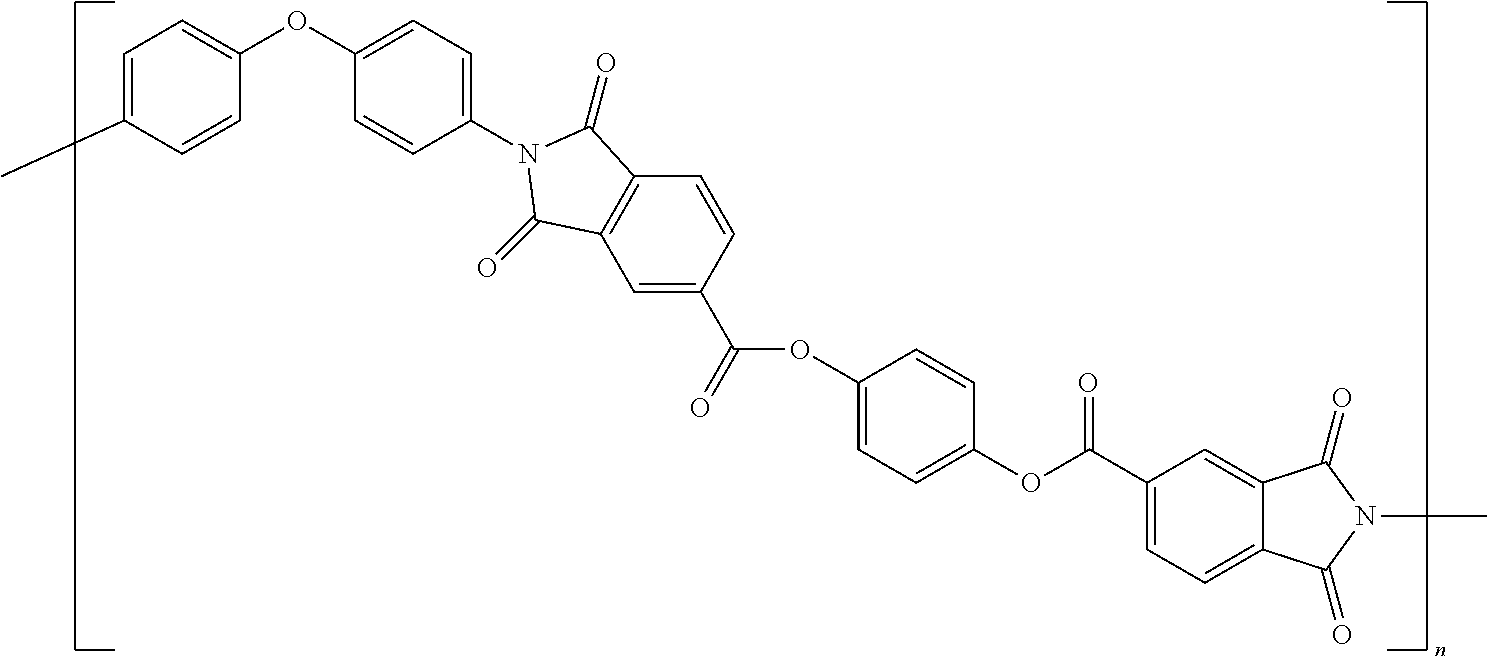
C1=C(C)C=CC(OC2=CC=C(N3C(=O)C4=C(C=C(C(=O)OC5=CC=C(OC(C6=CC=C7C(=C6)C(=O)N(C)C7=O)=O)C=C5)C=C4)C3=O)C=C2)=C1
